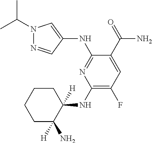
C1(NC2=NC(NC3([H])CCCCC3([H])N)=C(F)C=C2C(=O)N)=CN(C(C)C)N=C1
